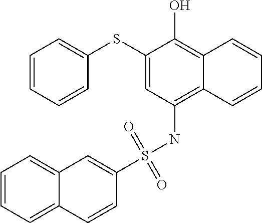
C1(SC2=CC=CC=C2)=CC(NS(C2=CC3=CC=CC=C3C=C2)(=O)=O)=C2C(=C1O)C=CC=C2
